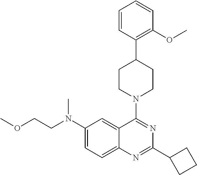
C1(N(CCOC)C)=CC=C2C(=C1)C(N1CCC(C3=C(OC)C=CC=C3)CC1)=NC(C1CCC1)=N2
